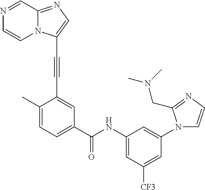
C(#CC1=CC(C(NC2=CC([CF3])=CC(N3C=CN=C3CN(C)C)=C2)=O)=CC=C1C)C1=CN=C2N1C=CN=C2
